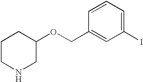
C1CNCC(OCC2=CC(I)=CC=C2)C1
